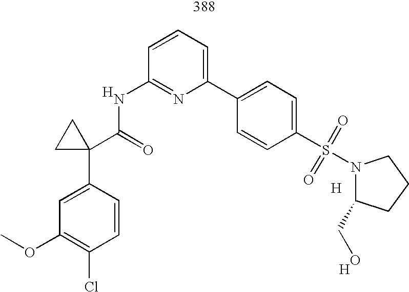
C1=C(C2(C(=O)NC3=NC(C4=CC=C(S(N5C(CO)CCC5)(=O)=O)C=C4)=CC=C3)CC2)C=CC(Cl)=C1OC.[H].[H].[H]
